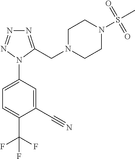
C1=C(N2C(CN3CCN(S(C)(=O)=O)CC3)=NN=N2)C=C(C#N)C(C(F)(F)F)=C1
